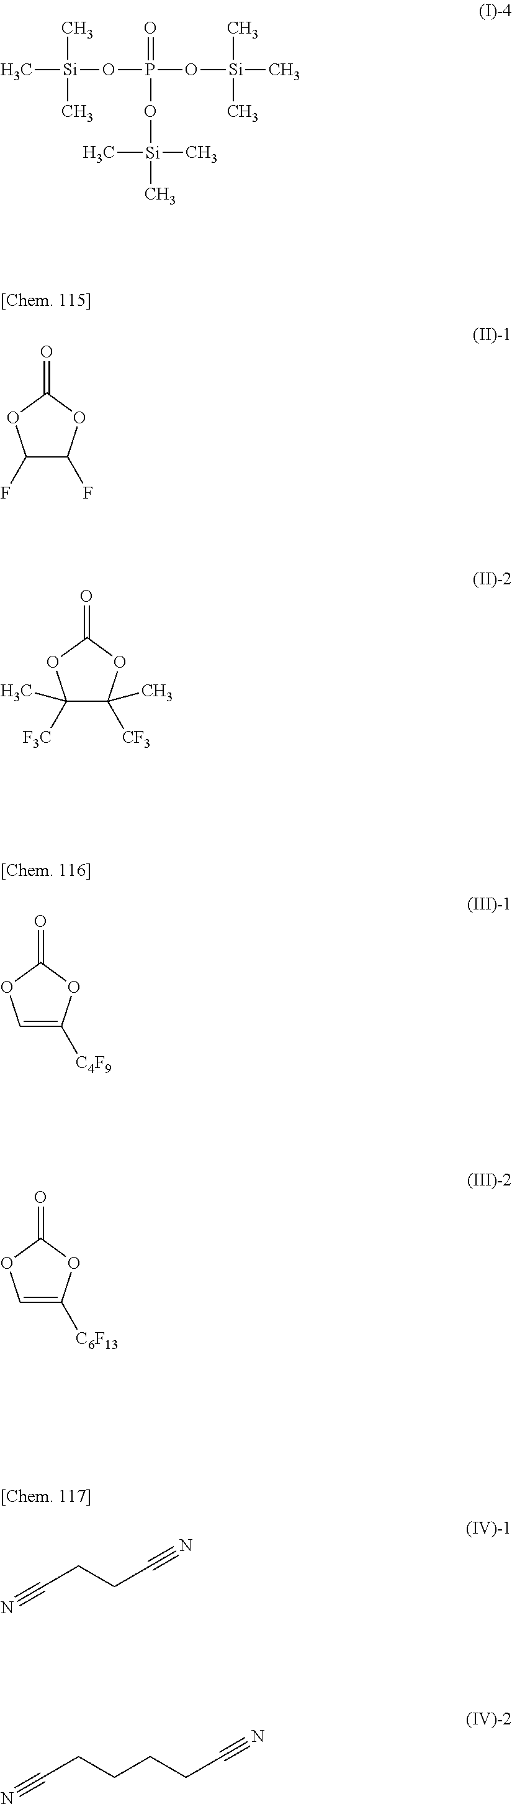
C[Si](OP(O[Si](C)(C)C)(=O)O[Si](C)(C)C)(C)C.C1(F)C(F)OC(=O)O1.C1([F3C])(C)C([CF3])(C)OC(=O)O1.C1=C([C4F9])OC(=O)O1.C1=C([C6F13])OC(=O)O1.C(C#N)CC#N.C(C#N)CCCC#N
